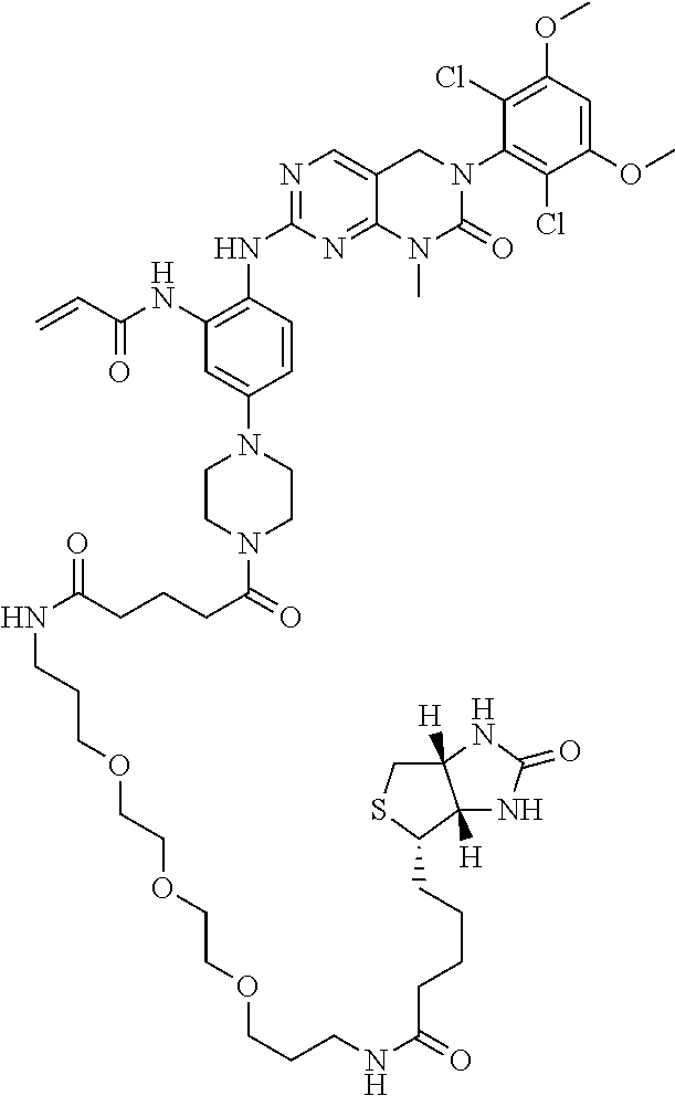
C1(NC(=O)C=C)=C(NC2=NC=C3C(=N2)N(C)C(=O)N(C2=C(Cl)C(OC)=CC(OC)=C2Cl)C3)C=CC(N2CCN(C(=O)CCCC(=O)NCCCOCCOCCOCCCNC(CCCCC3C4([H])C([H])(CS3)NC(=O)N4)=O)CC2)=C1
